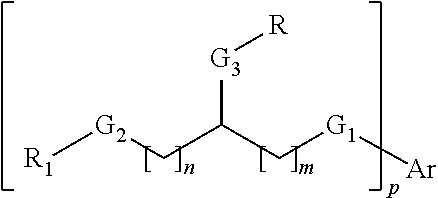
[R1][G2]CC(C[G1][Ar])[G3][R]
